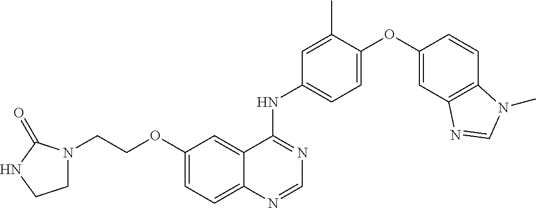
C1=C(OC2=CC3=C(C=C2)N(C)C=N3)C(C)=CC(NC2=NC=NC3=CC=C(OCCN4CCNC4=O)C=C23)=C1
